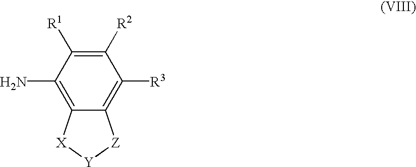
C1([R2])=C([R1])C(N)=C2C(=C1[R3])[Z][Y][X]2
